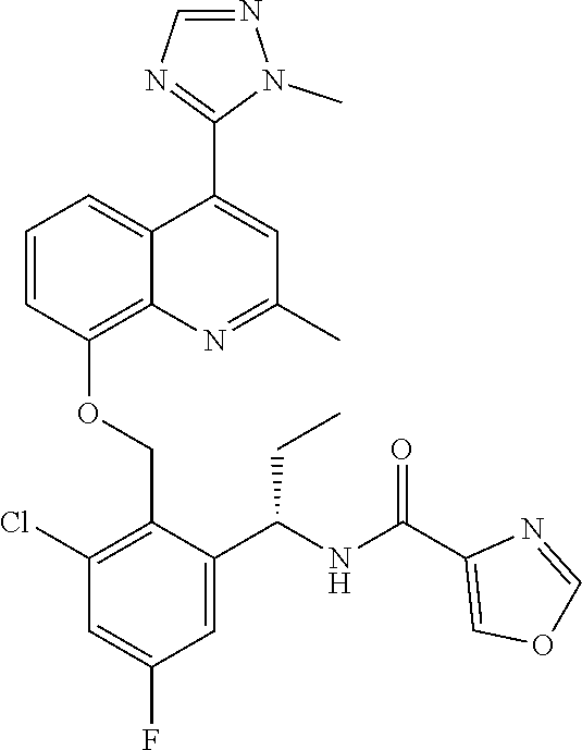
C1=CC(OCC2=C(Cl)C=C(F)C=C2C(NC(C2=COC=N2)=O)CC)=C2C(=C1)C(C1=NC=NN1C)=CC(C)=N2
